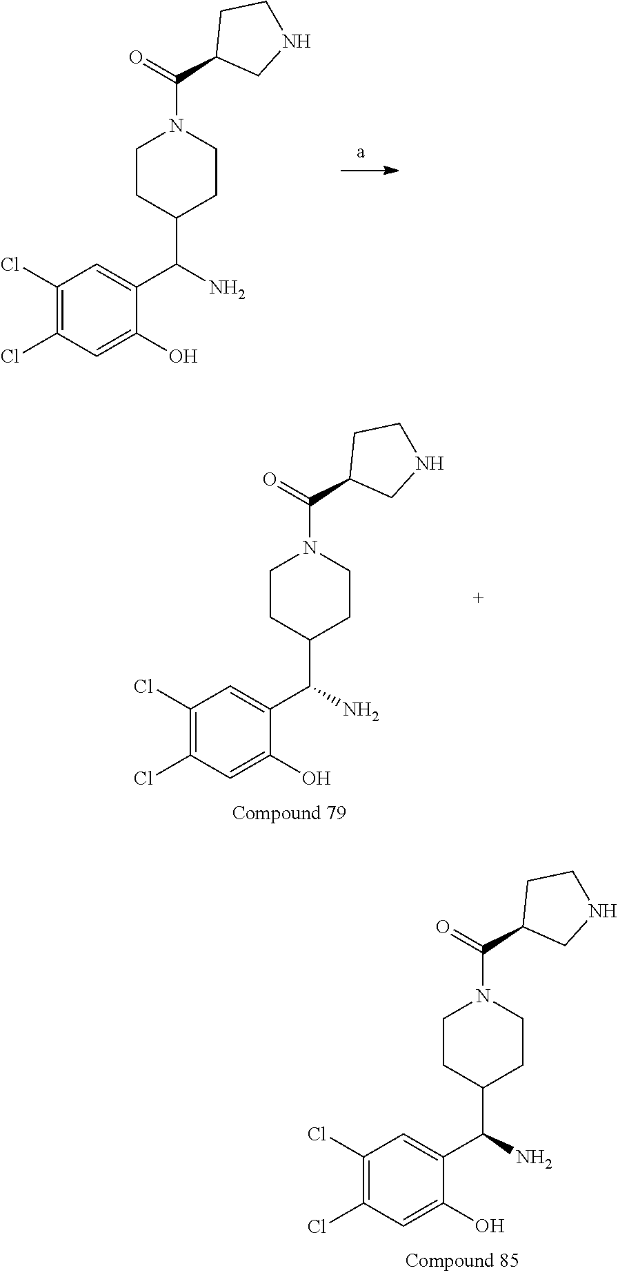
C1(Cl)=C(Cl)C=C(O)C(C(N)C2CCN(C(=O)C3CNCC3)CC2)=C1.C1(Cl)=C(Cl)C=C(O)C(C(N)C2CCN(C(=O)C3CNCC3)CC2)=C1.C1(Cl)=C(Cl)C=C(O)C(C(N)C2CCN(C(=O)C3CNCC3)CC2)=C1
